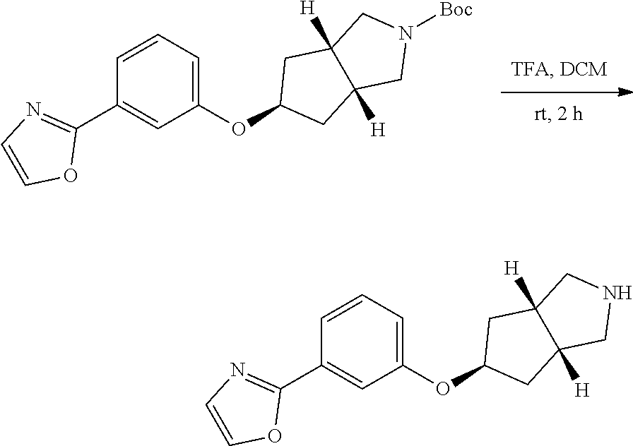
N1([Boc])CC2([H])C([H])(C1)CC(OC1=CC=CC(C3=NC=CO3)=C1)C2.N1CC2([H])C([H])(C1)CC(OC1=CC=CC(C3=NC=CO3)=C1)C2
